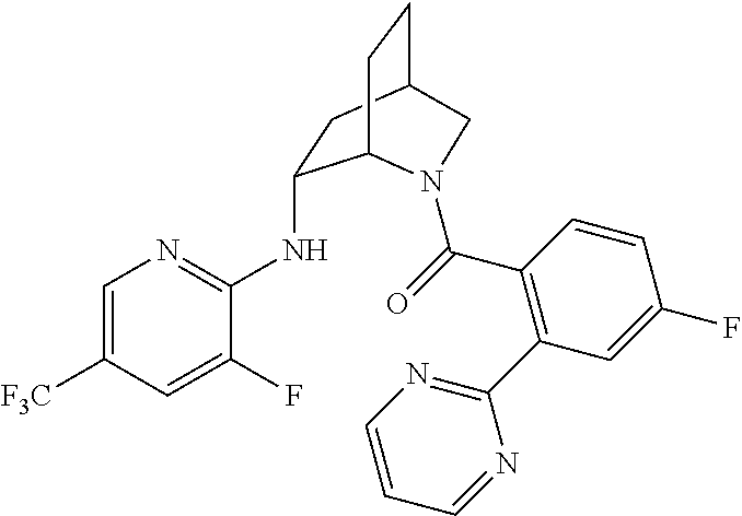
[F3C]C1=CN=C(NC2CC3CCC2N(C(=O)C2=C(C4=NC=CC=N4)C=C(F)C=C2)C3)C(F)=C1
